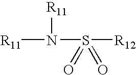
[R11]N([R11])S([R12])(=O)=O
